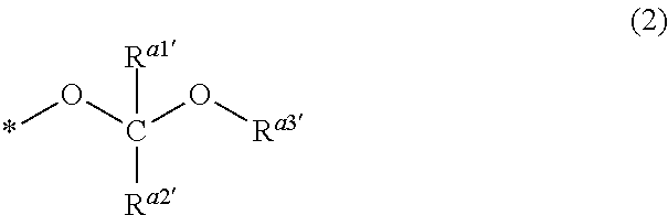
O(C(O[Ra3])([Ra1])[Ra2])*
